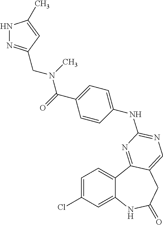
C1=C(Cl)C=C2C(=C1)C1=NC(NC3=CC=C(C(=O)N(CC4=NNC(C)=C4)C)C=C3)=NC=C1CC(=O)N2
